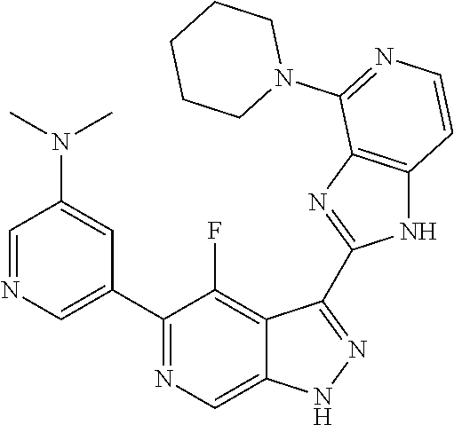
C1=NC=C(C2=NC=C3C(=C2F)C(C2=NC4=C(N2)C=CN=C4N2CCCCC2)=NN3)C=C1N(C)C
